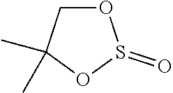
O1CC(C)(C)OS1=O
